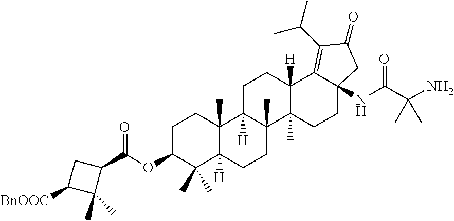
C1C(OC(=O)C2CC([BnOOC])C2(C)C)C(C)(C)C2([H])C(C)(C1)C1([H])C(C)(CC2)C2(C)C([H])(CC1)C1=C(C(C)C)C(=O)CC1(NC(C(N)(C)C)=O)CC2
